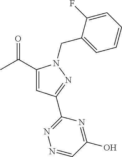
C(C1=CC(C2=NN=CC(O)=N2)=NN1CC1=CC=CC=C1F)(C)=O
